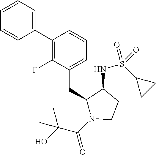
C1(C2=C(F)C(CC3N(C(C(O)(C)C)=O)CCC3NS(C3CC3)(=O)=O)=CC=C2)=CC=CC=C1
